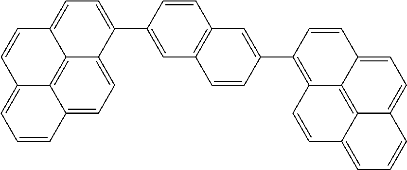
C12=CC=CC3=CC=C4C(=C13)C(=CC=C4C1=CC3=C(C=C1)C=C(C1=C4C5=C6C(=CC=CC6=CC=C5C=C1)C=C4)C=C3)C=C2
